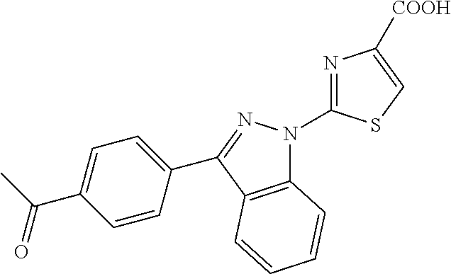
C12=C(C(C3=CC=C(C(C)=O)C=C3)=NN1C1=NC([COOH])=CS1)C=CC=C2
